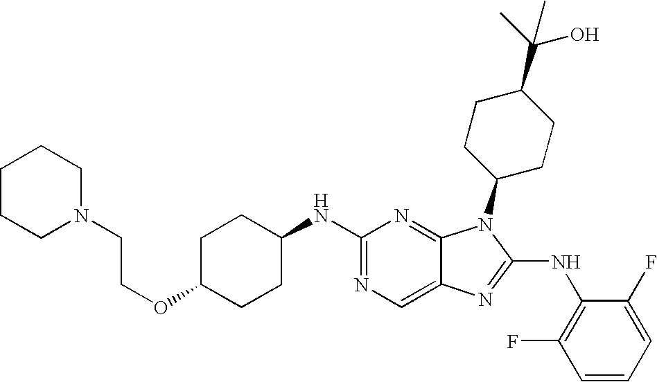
C1(NC2CCC(OCCN3CCCCC3)CC2)=NC=C2C(=N1)N(C1CCC(C(O)(C)C)CC1)C(NC1=C(F)C=CC=C1F)=N2
